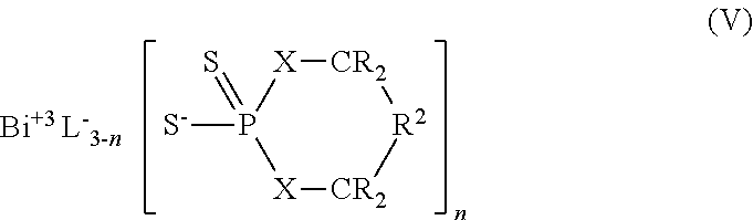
[X]1[CR2][R2][CR2][X]P1([S-])=S.[Bi+3 L-3-n]
